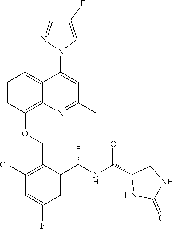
C1=CC(OCC2=C(Cl)C=C(F)C=C2C(NC(C2NC(=O)NC2)=O)C)=C2C(=C1)C(N1C=C(F)C=N1)=CC(C)=N2
